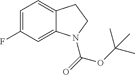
C1=C(F)C=C2C(=C1)CCN2C(OC(C)(C)C)=O
